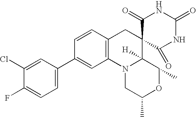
FC1=CC=C(C2=CC3=C(C=C2)CC2(C4([H])N3CC(C)OC4C)C(=O)NC(=O)NC2=O)C=C1Cl
